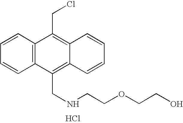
C1=CC2=C(C=C1)C(CCl)=C1C(=C2CNCCOCCO)C=CC=C1.Cl
